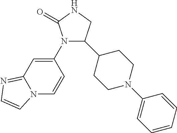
N1(C2=CC3=NC=CN3C=C2)C(C2CCN(C3=CC=CC=C3)CC2)CNC1=O
